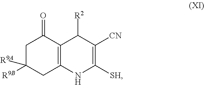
C1C([R9B])([R9A])CC2=C(C1=O)C([R2])C([CN])=C([SH])N2
